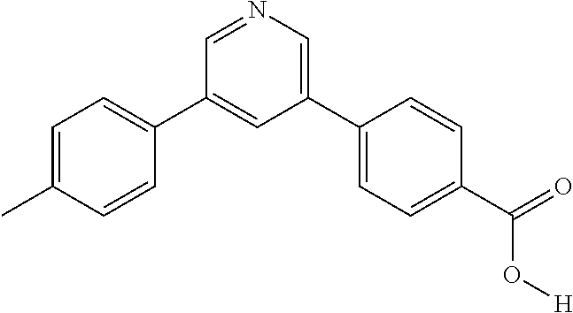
C1=C(C)C=CC(C2=CC(C3=CC=C(C(=O)O[H])C=C3)=CN=C2)=C1
